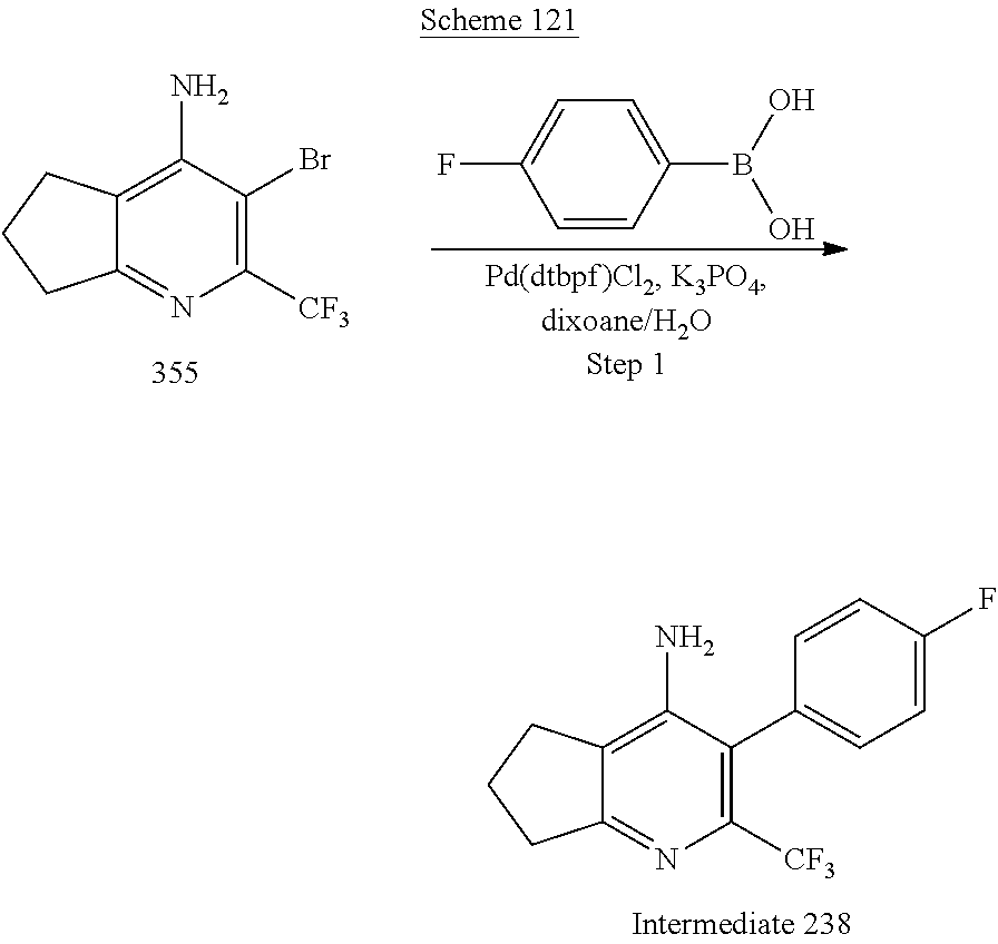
C1=CC(B(O)O)=CC=C1F.C12=C(N)C(Br)=C([CF3])N=C1CCC2.C12=C(N)C(C3=CC=C(F)C=C3)=C([CF3])N=C1CCC2
